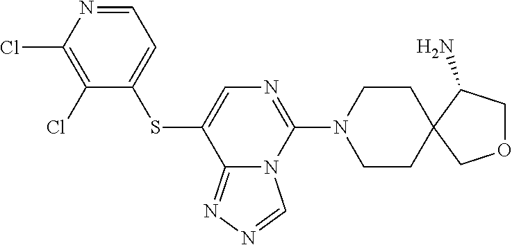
C1CN(C2=NC=C(SC3=CC=NC(Cl)=C3Cl)C3=NN=CN23)CCC12C(N)COC2
